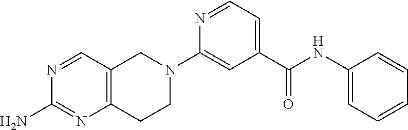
C1C2=C(CN(C3=CC(C(NC4=CC=CC=C4)=O)=CC=N3)C1)C=NC(N)=N2
